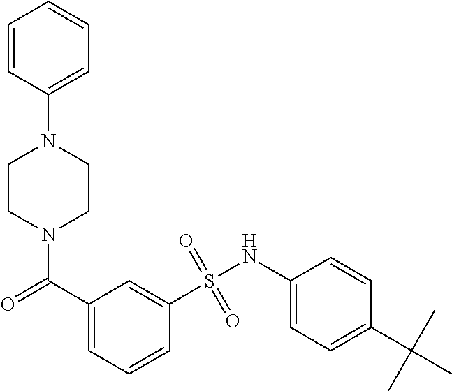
N1(C(=O)C2=CC=CC(S(NC3=CC=C(C(C)(C)C)C=C3)(=O)=O)=C2)CCN(C2=CC=CC=C2)CC1
